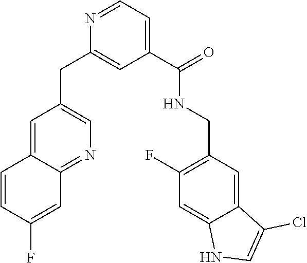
C1(C(NCC2=C(F)C=C3C(=C2)C(Cl)=CN3)=O)=CC=NC(CC2=CN=C3C(=C2)C=CC(F)=C3)=C1
